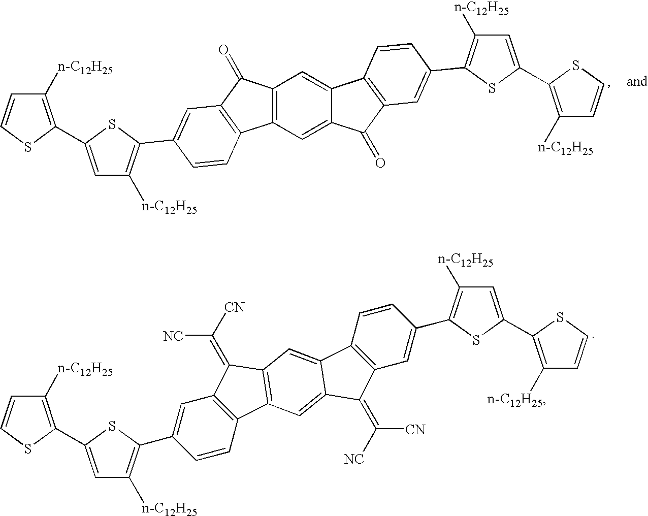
C1([n-C12H25])=C(C2=CC([n-C12H25])=C(C3=CC4=C(C5=C(C=C6C(=C5)C(=O)C5=C6C=CC(C6=C([n-C12H25])C=C(C7=C([n-C12H25])C=CS7)S6)=C5)C4=O)C=C3)S2)SC=C1.C1([n-C12H25])=C(C2=CC([n-C12H25])=C(C3=CC4=C(C=C3)C3=C(C4=C([CN])[NC])C=C4C(=C3)C(=C([NC])[CN])C3=C4C=CC(C4=C([n-C12H25])C=C(C5=C([n-C12H25])C=CS5)S4)=C3)S2)SC=C1
